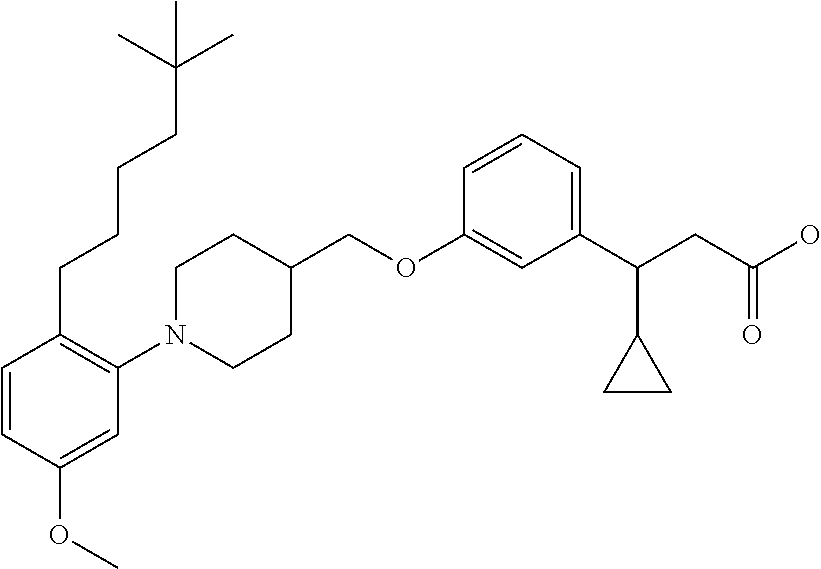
C1(OCC2CCN(C3=C(CCCCC(C)(C)C)C=CC(OC)=C3)CC2)=CC(C(CC(O)=O)C2CC2)=CC=C1
